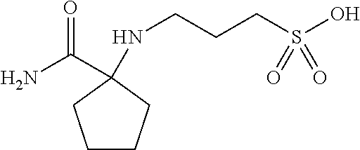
C(N)(=O)C1(NCCCS(O)(=O)=O)CCCC1
